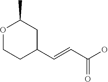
O1CCC(C=CC(=O)O)CC1C
